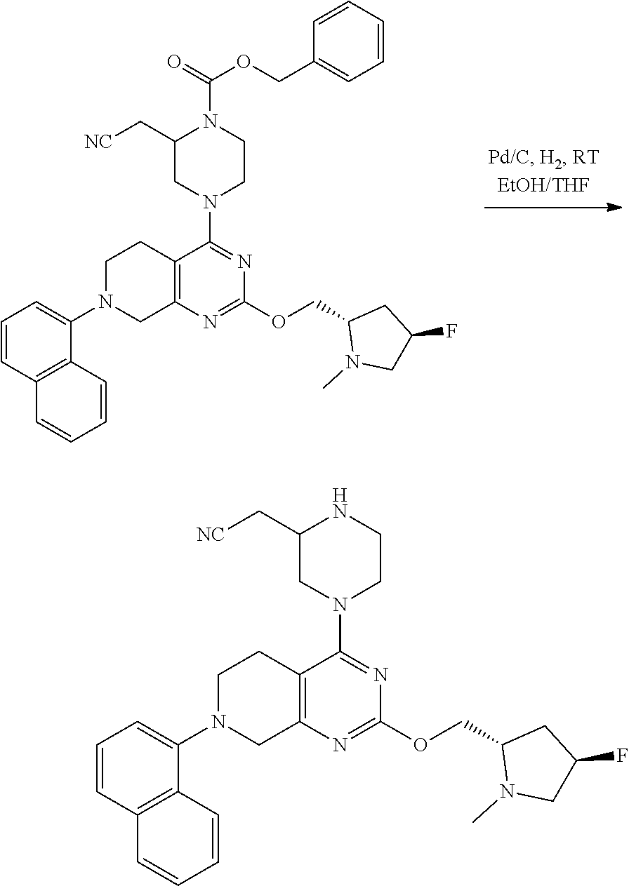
C12=C(N=C(OCC3N(C)CC(F)C3)N=C1N1CCN(C(=O)OCC3=CC=CC=C3)C(C[NC])C1)CN(C1=CC=CC3=C1C=CC=C3)CC2.C12=C(N=C(OCC3N(C)CC(F)C3)N=C1N1CCNC(C[NC])C1)CN(C1=CC=CC3=C1C=CC=C3)CC2
